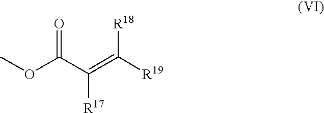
O=C(OC)C(=C([R19])[R18])[R17]
